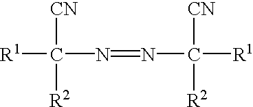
[R1]C([CN])([R2])N=NC([CN])([R2])[R1]
